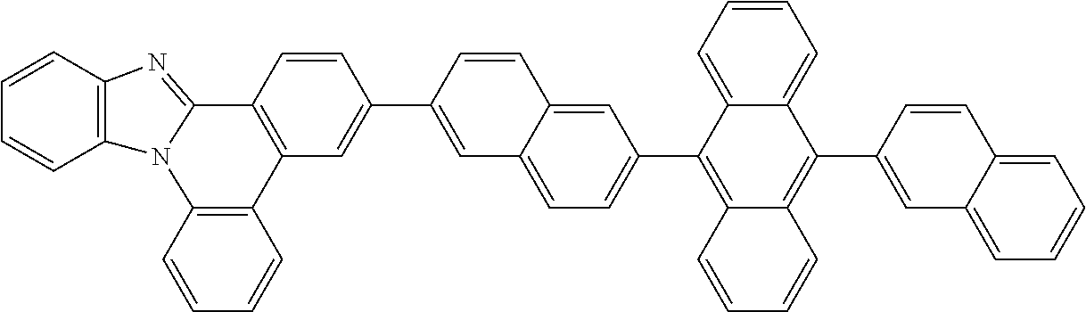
C1=CC2=C(C=C1)N1C(=NC3=C1C=CC=C3)C1=C2C=C(C2=CC3=CC=C(C4=C5C(=C(C6=CC7=CC=CC=C7C=C6)C6=CC=CC=C46)C=CC=C5)C=C3C=C2)C=C1
